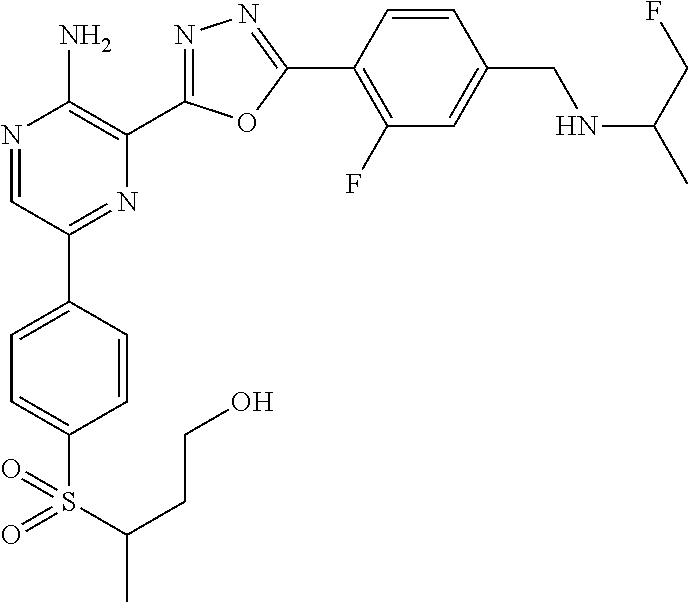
N1=CC(C2=CC=C(S(=O)(C(C)CCO)=O)C=C2)=NC(C2=NN=C(C3=C(F)C=C(CNC(CF)C)C=C3)O2)=C1N
